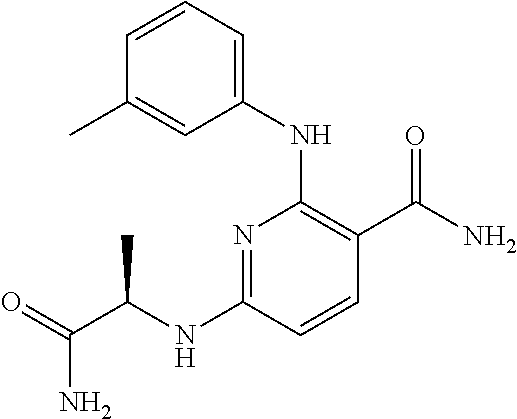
C1(NC(C(=O)N)C)=NC(NC2=CC=CC(C)=C2)=C(C(N)=O)C=C1
